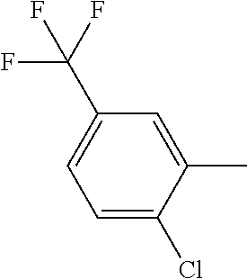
C1(C)=CC(C(F)(F)F)=CC=C1Cl
